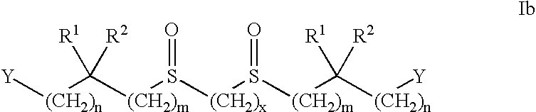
[(CH2)n](C([(CH2)m]S([(CH2)x]S([(CH2)m]C([(CH2)n][Y])([R1])[R2])=O)=O)([R1])[R2])[Y]
